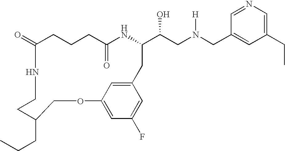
C1(=O)CCCC(=O)NC(C(CN(CC2=CC(CC)=CN=C2)[H])O)CC2=CC(=CC(F)=C2)OCC(CCC)CCN1
